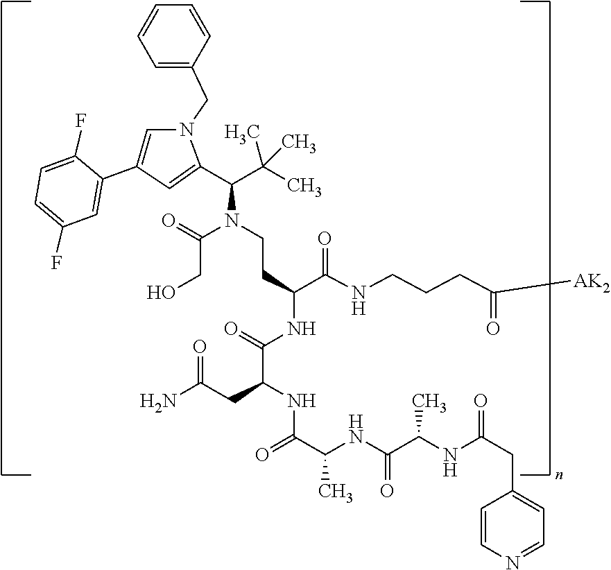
C(C(C(NCCCC([AK2])=O)=O)NC(C(CC(N)=O)NC(=O)C(NC(C(NC(CC1=CC=NC=C1)=O)C)=O)C)=O)CN(C(C(C)(C)C)C1=CC(C2=CC(F)=CC=C2F)=CN1CC1=CC=CC=C1)C(CO)=O
